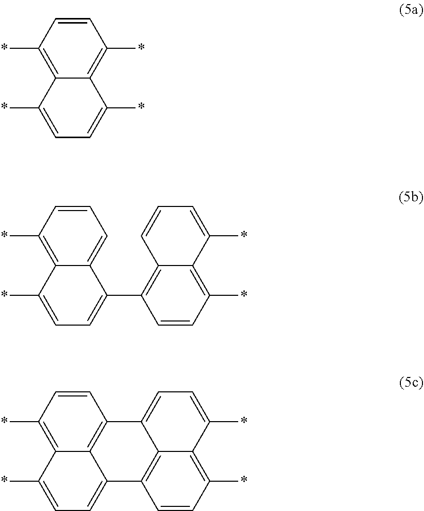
C1=CC(*)=C2C(=C1*)C(*)=CC=C2*.C1=CC(*)=C2C(=C1)C(C1=C3C=CC=C(*)C3=C(*)C=C1)=CC=C2*.C1=CC(*)=C2C3=C1C1=CC=C(*)C4=C(*)C=CC(=C14)C3=CC=C2*
